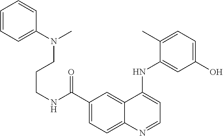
N(C(C1=CC=C2C(=C1)C(NC1=CC(O)=CC=C1C)=CC=N2)=O)CCCN(C)C1=CC=CC=C1
